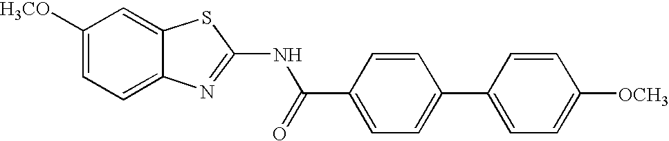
C1([H3CO])=CC=C2C(=C1)SC(NC(C1=CC=C(C3=CC=C([OCH3])C=C3)C=C1)=O)=N2
